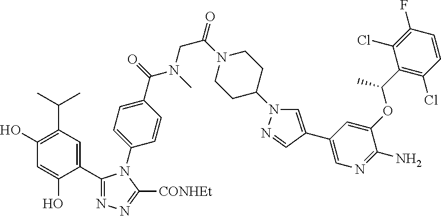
C1(O)=C(C(C)C)C=C(C2=NN=C([CONHEt])N2C2=CC=C(C(=O)N(C)CC(=O)N3CCC(N4C=C(C5=CN=C(N)C(OC(C6=C(Cl)C=CC(F)=C6Cl)C)=C5)C=N4)CC3)C=C2)C(O)=C1
